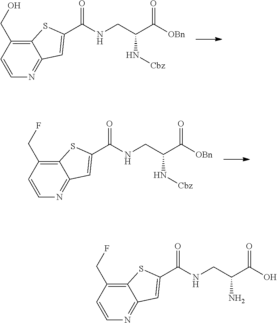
C12=C(CO)C=CN=C1C=C(C(=O)NCC(C([OBn])=O)N[Cbz])S2.C12=C(CF)C=CN=C1C=C(C(=O)NCC(C([OBn])=O)N[Cbz])S2.C12=C(CF)C=CN=C1C=C(C(=O)NCC(C(O)=O)N)S2
